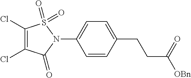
C1=CC(CCC([OBn])=O)=CC=C1N1S(=O)(=O)C(Cl)=C(Cl)C1=O
